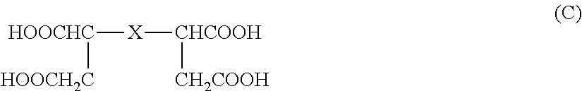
[HOOCHC]([X][CHCOOH][CH2COOH])[HOOCH2C]
